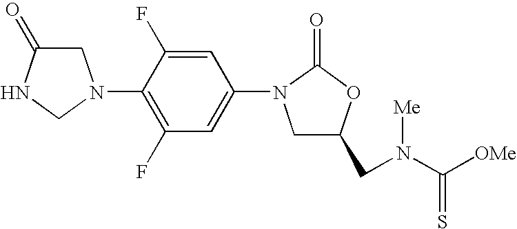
C1C(=O)NCN1C1=C(F)C=C(N2CC(CN(C([OMe])=S)[Me])OC2=O)C=C1F
